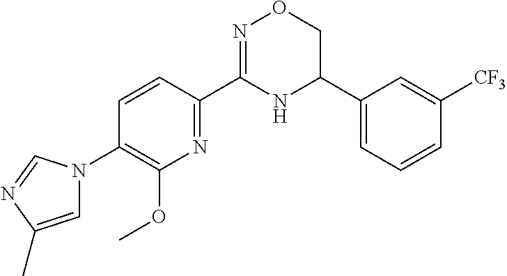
C1=CC(C2=NOCC(C3=CC=CC([CF3])=C3)N2)=NC(OC)=C1N1C=C(C)N=C1
